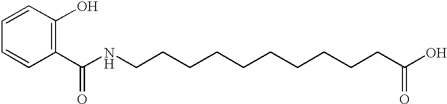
C1=CC(C(NCCCCCCCCCCC(O)=O)=O)=C(O)C=C1
